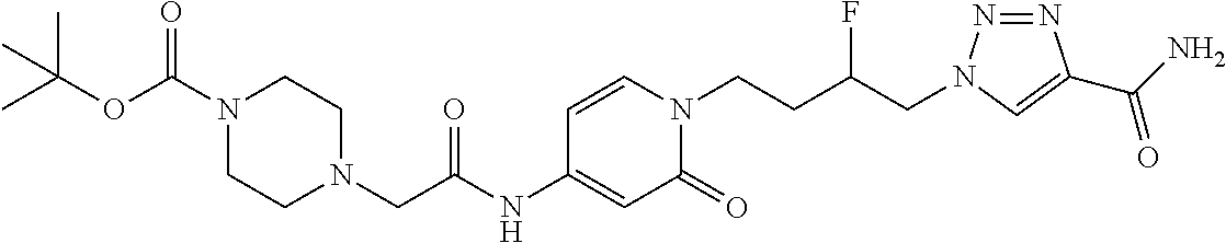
C1(NC(=O)CN2CCN(C(OC(C)(C)C)=O)CC2)=CC(=O)N(CCC(CN2N=NC(C(N)=O)=C2)F)C=C1
